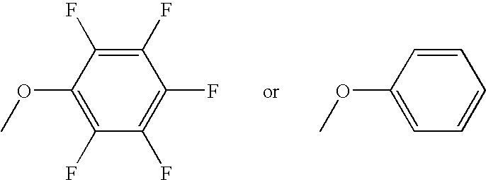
C1(F)=C(F)C(OC)=C(F)C(F)=C1F.C1=CC(OC)=CC=C1
